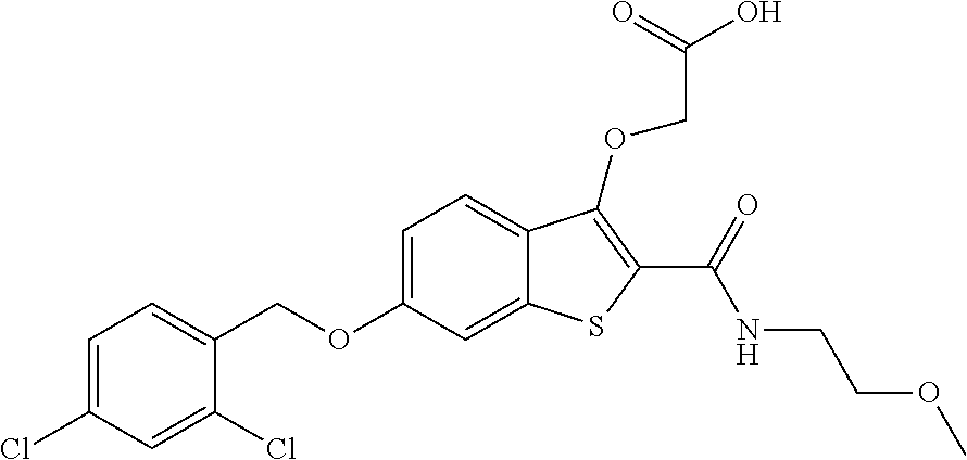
C(OC1=CC=C2C(=C1)SC(C(NCCOC)=O)=C2OCC(=O)O)C1=CC=C(Cl)C=C1Cl
